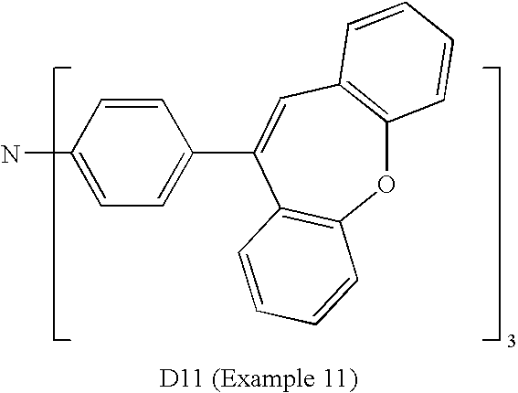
NC1=CC=C(C2=CC3=C(OC4=C2C=CC=C4)C=CC=C3)C=C1
